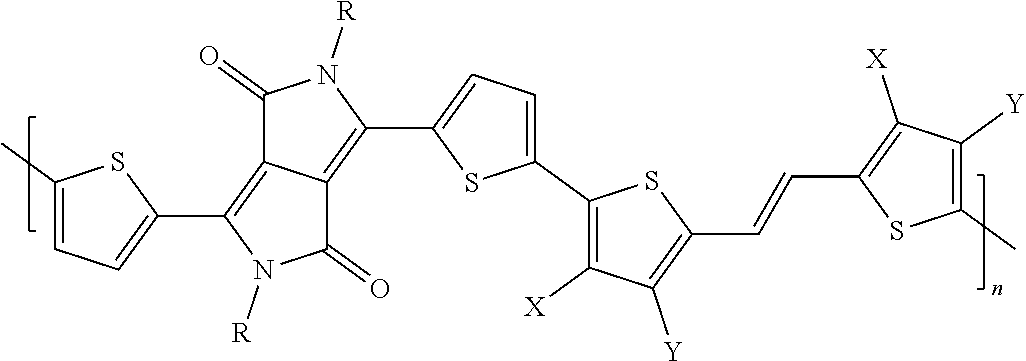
C1(C2=CC=C(C3=C([X])C([Y])=C(C=CC4=C([X])C([Y])=C(C)S4)S3)S2)=C2C(=C(C3=CC=C(C)S3)N([R])C2=O)C(=O)N1[R]
